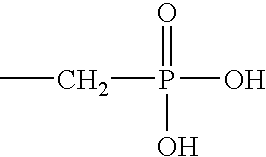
C(P(=O)(O)O)C
